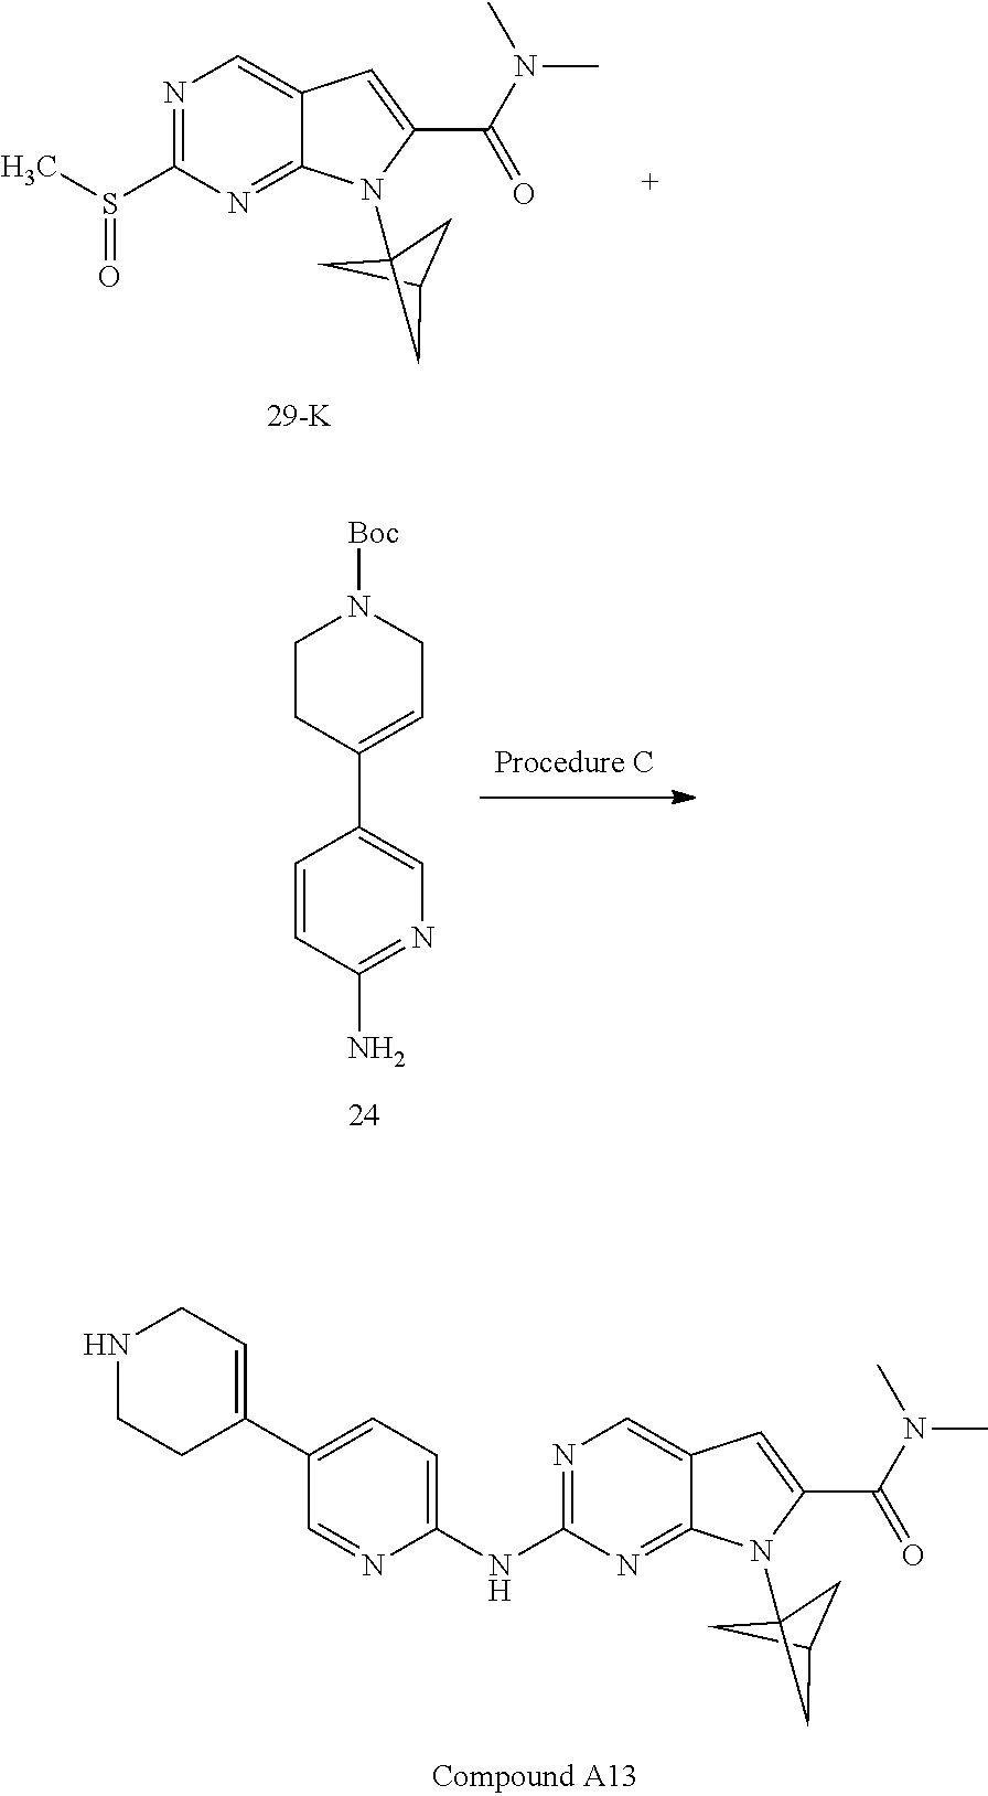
N1=C(S(C)=O)N=C2C(=C1)C=C(C(N(C)C)=O)N2C12CC(C1)C2.C1=C(NC2=NC=C3C(=N2)N(C24CC(C2)C4)C(C(N(C)C)=O)=C3)N=CC(C2=CCNCC2)=C1.N1=C(N)C=CC(C2=CCN([Boc])CC2)=C1
